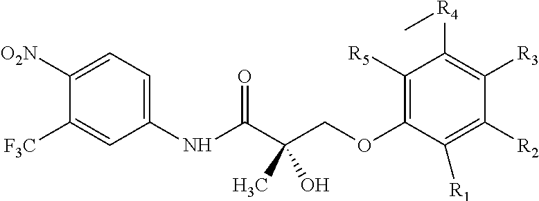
C1([O2N])=CC=C(NC(C(COC2=C([R5])C([R4]C)=C([R3])C([R2])=C2[R1])(C)O)=O)C=C1[F3C]
